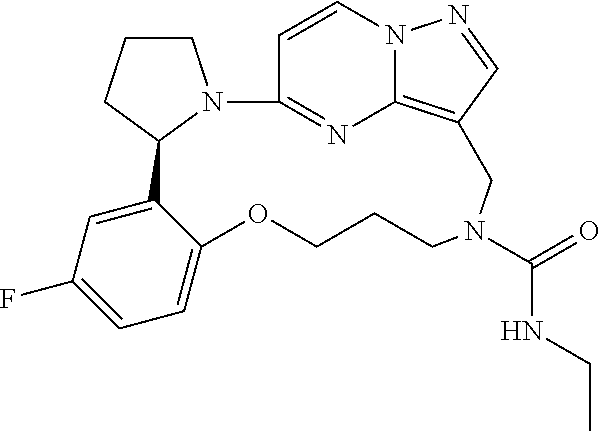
C1=CN2C3=C(C=N2)CN(C(=O)NCC)CCCOC2=CC=C(F)C=C2C2CCCN2C1=N3
